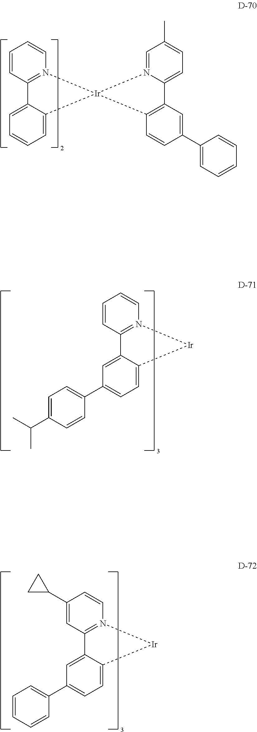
C1=CN2=C(C=C1)C1=CC=CC=C1[Ir]21N2=CC(C)=CC=C2C2=C1C=CC(C1=CC=CC=C1)=C2.C1=CN2=C(C=C1)C1=CC(C3=CC=C(C(C)C)C=C3)=CC=C1[Ir]2.C1=CN2=C(C=C1C1CC1)C1=CC(C3=CC=CC=C3)=CC=C1[Ir]2
